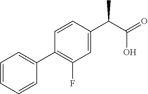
C1=CC(C2=CC=CC=C2)=C(F)C=C1C(C(O)=O)C
